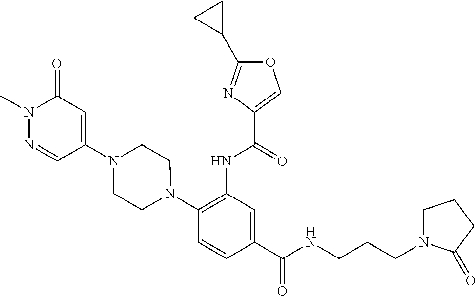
C1(NC(=O)C2=COC(C3CC3)=N2)=C(N2CCN(C3=CC(=O)N(C)N=C3)CC2)C=CC(C(=O)NCCCN2CCCC2=O)=C1
